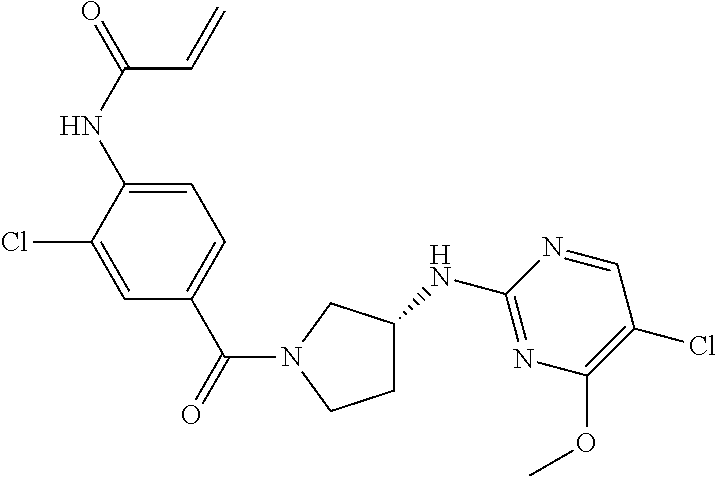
C1(NC2CCN(C(=O)C3=CC=C(NC(=O)C=C)C(Cl)=C3)C2)=NC(OC)=C(Cl)C=N1
